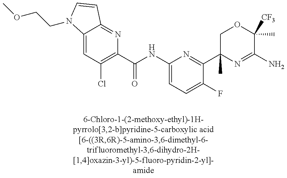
C12=CC(Cl)=C(C(NC3=CC=C(F)C(C4(C)N=C(N)C(C)([CF3])OC4)=N3)=O)N=C1C=CN2CCOC
